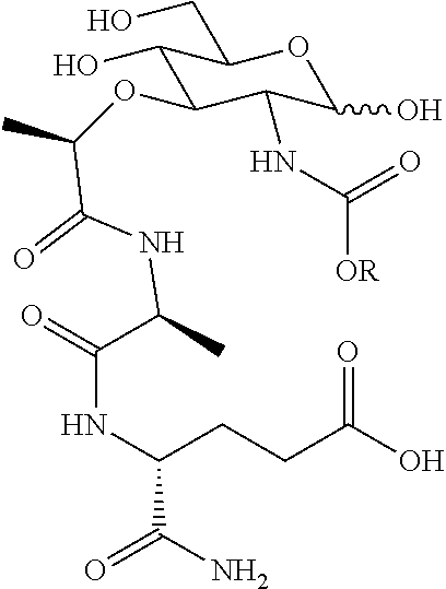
C1(OC(C)C(=O)NC(C)C(=O)NC(C(N)=O)CCC(O)=O)C(NC([OR])=O)C(O)OC(CO)C1O
